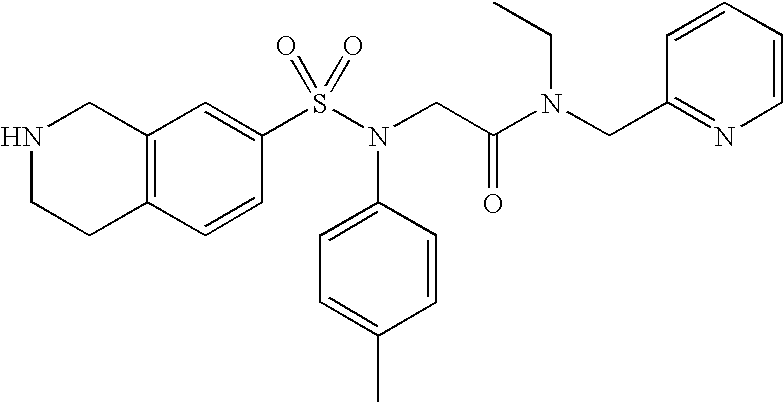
N1CCC2=C(C1)C=C(S(N(CC(N(CC1=NC=CC=C1)CC)=O)C1=CC=C(C)C=C1)(=O)=O)C=C2
